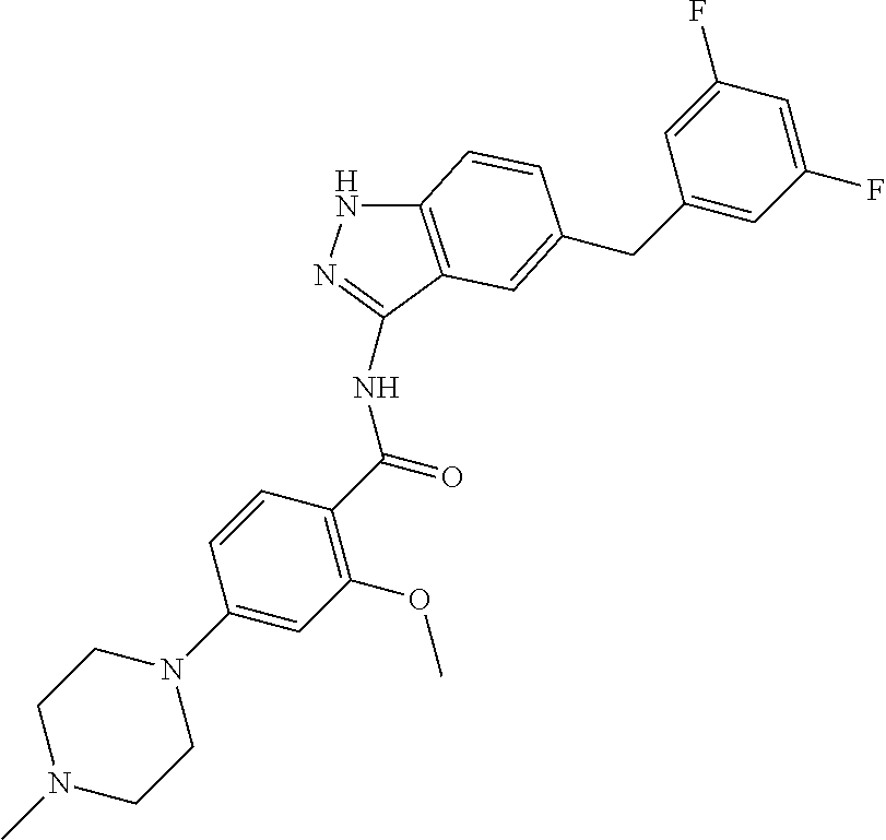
C(C1=CC(F)=CC(F)=C1)C1=CC2=C(NN=C2NC(C2=C(OC)C=C(N3CCN(C)CC3)C=C2)=O)C=C1
